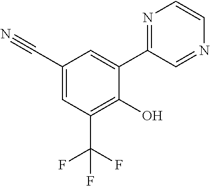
C1=CN=C(C2=CC(C#N)=CC(C(F)(F)F)=C2O)C=N1
